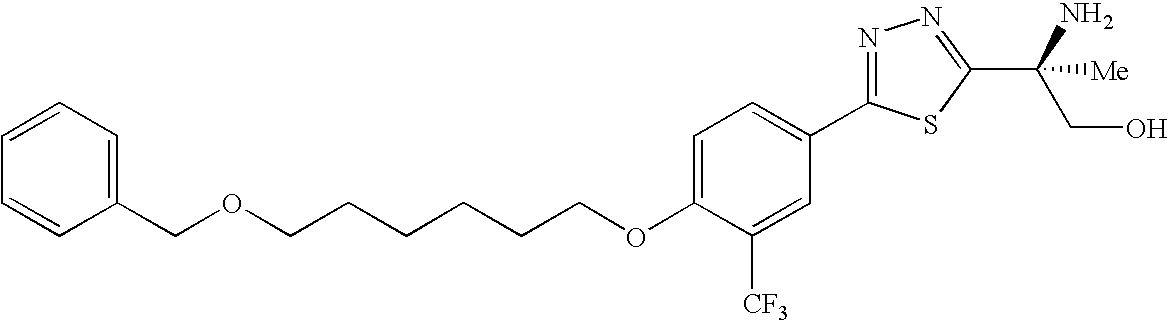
C(CCCCOC1=CC=C(C2=NN=C(C(CO)(N)[Me])S2)C=C1[CF3])COCC1=CC=CC=C1
